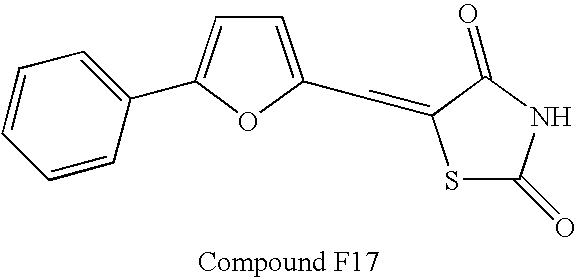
C1=CC(C2=CC=C(C=C3SC(=O)NC3=O)O2)=CC=C1
